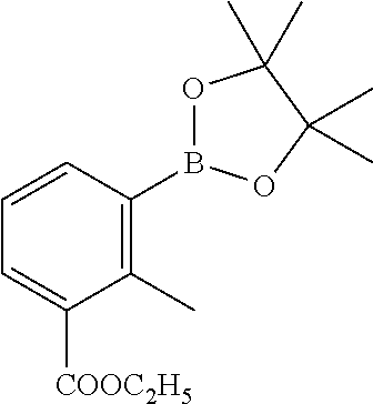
C1(C)=C(B2OC(C)(C)C(C)(C)O2)C=CC=C1[COOC2H5]
